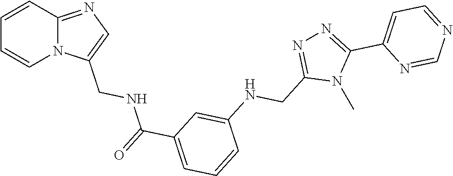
C1=CC2=NC=C(CNC(C3=CC=CC(NCC4=NN=C(C5=CC=NC=N5)N4C)=C3)=O)N2C=C1
